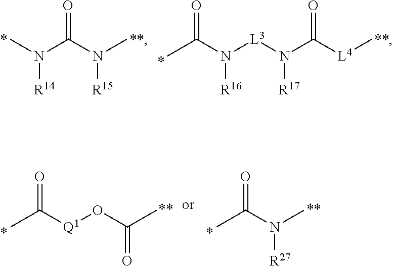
CN(C(N(C)[R15])=O)[R14].N([L3]N([R17])C([L4]C)=O)([R16])C(C)=O.O=C([Q1]OC(C)=O)C.O=C(N(C)[R27])C
